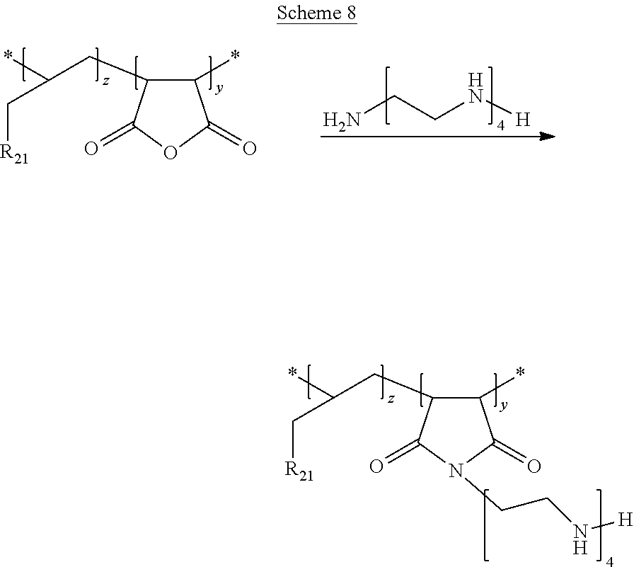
C1(CC(*)C[R21])C(*)C(=O)OC1=O.NCCN[H].C1(CC(*)C[R21])C(*)C(=O)N(CCN[H])C1=O
